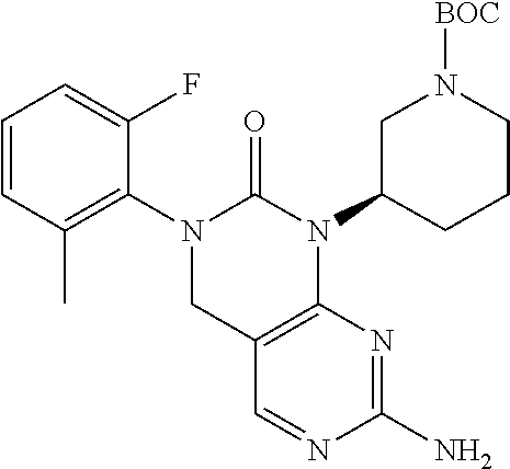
C12=C(N(C3CCCN([BOC])C3)C(=O)N(C3=C(C)C=CC=C3F)C1)N=C(N)N=C2
